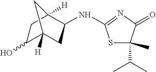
C1C(O)C2([H])CC(NC3=NC(=O)C(C(C)C)(C)S3)C1([H])C2
